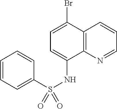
C12=C(N=CC=C1)C(NS(C1=CC=CC=C1)(=O)=O)=CC=C2Br
